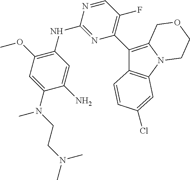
C1(C2=C(F)C=NC(NC3=C(OC)C=C(N(CCN(C)C)C)C(N)=C3)=N2)=C2N(C3=C1C=CC(Cl)=C3)CCOC2
